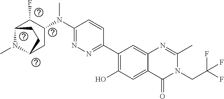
C1(C2=NN=C(N(C3C(F)C4N(C)C(C3)CC4)C)C=C2)=C(O)C=C2C(=C1)N=C(C)N(CC(F)(F)F)C2=O
